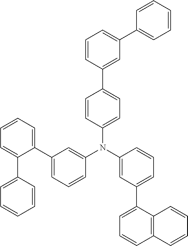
N(C1=CC(C2=CC=CC=C2C2=CC=CC=C2)=CC=C1)(C1=CC(C2=CC=CC3=C2C=CC=C3)=CC=C1)C1=CC=C(C2=CC(C3=CC=CC=C3)=CC=C2)C=C1
